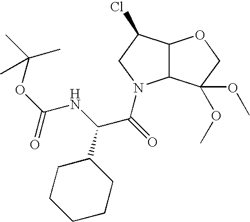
C12C(C(Cl)CN1C(=O)C(NC(OC(C)(C)C)=O)C1CCCCC1)OCC2(OC)OC
